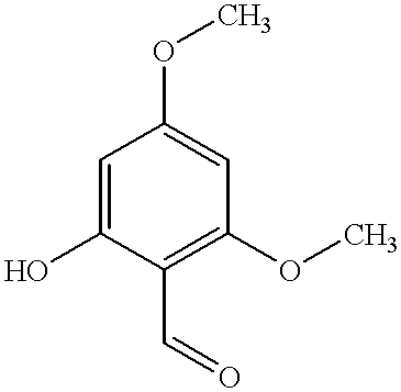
C1(C=O)=C(OC)C=C(OC)C=C1O
